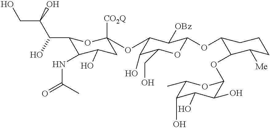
C1(O)C(CO)OC(OC2C(OC3C(O)C(O)C(O)C(C)O3)C([Me])CCC2)C([OBz])C1OC1([CO2Q])CC(O)C(NC(=O)C)C(C(C(CO)O)O)O1
